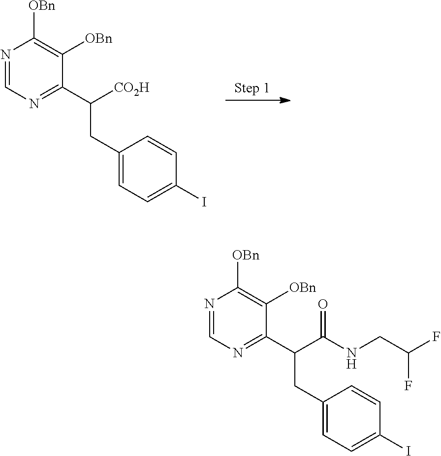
N1=CN=C(C([CO2H])CC2=CC=C(I)C=C2)C([OBn])=C1[OBn].N1=CN=C(C(C(NCC(F)F)=O)CC2=CC=C(I)C=C2)C([OBn])=C1[OBn]
